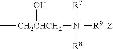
C[CH2CHCH2](O)[N+]([R7])([R8])[R9].[Z]
